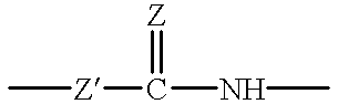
C[Z]C(NC)=[Z]
